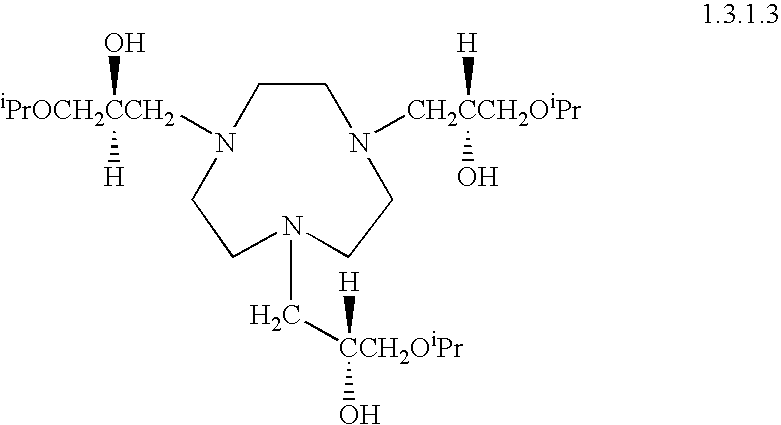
C1CN([CH2CCH2OiPr]([H])O)CCN(C[CCH2OiPr]([H])O)CCN1[iPrOCH2CCH2](O)[H]
